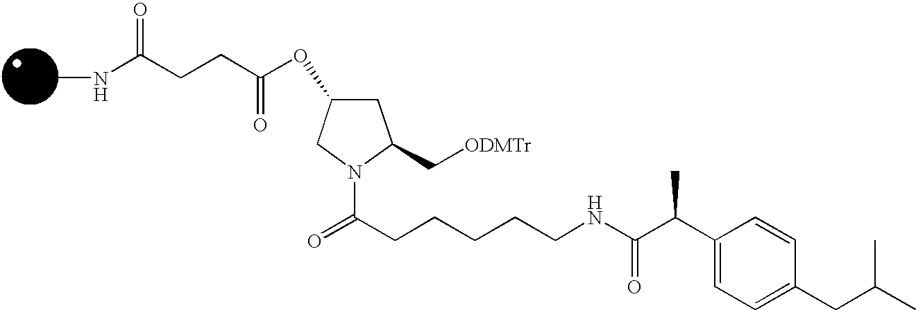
C(CCNC(C(C1=CC=C(CC(C)C)C=C1)C)=O)CCC(N1C(C[ODMTr])CC(OC(CCC(NC)=O)=O)C1)=O
